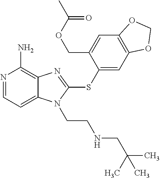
N1=CC=C2C(=C1N)N=C(SC1=CC3=C(C=C1COC(=O)C)OCO3)N2CCNCC(C)(C)C
